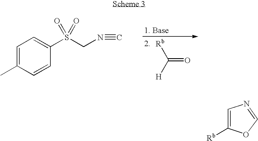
[Rb]C([H])=O.C1=CC(S(CN#C)(=O)=O)=CC=C1C.C1([Rb])=CN=CO1
